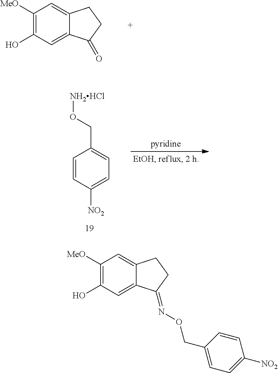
C1([MeO])=C(O)C=C2C(=C1)CCC2=O.C1([MeO])=C(O)C=C2C(=C1)CCC2=NOCC1=CC=C([NO2])C=C1.C1=CC([NO2])=CC=C1CO[NH2HCl]
